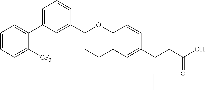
C1(C2CCC3=C(O2)C=CC(C(CC(O)=O)C#CC)=C3)=CC(C2=CC=CC=C2[CF3])=CC=C1
